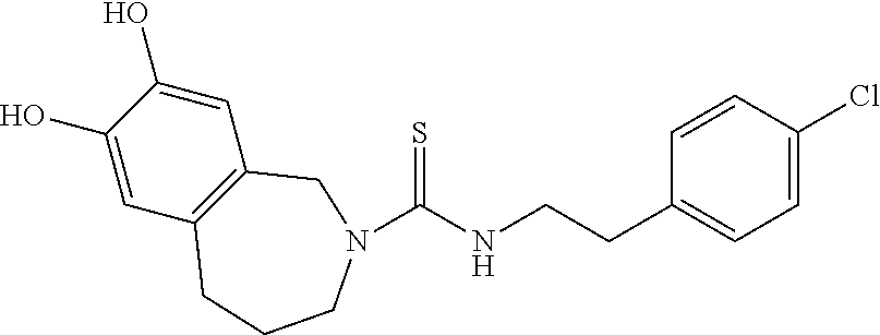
C12=C(CCCN(C(NCCC3=CC=C(Cl)C=C3)=S)C1)C=C(O)C(O)=C2
